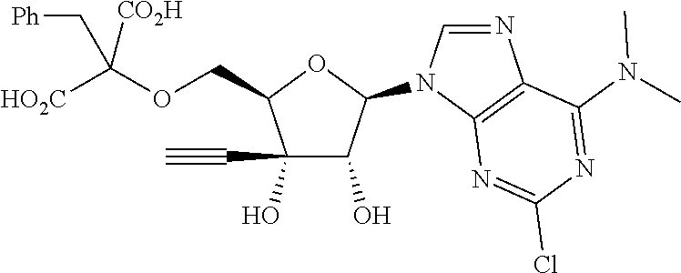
C(C1C(O)(C#C)C(O)C(N2C=NC3=C2N=C(Cl)N=C3N(C)C)O1)OC([HO2C])([CO2H])C[Ph]
